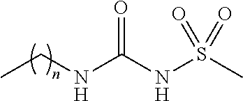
O=C(NS(C)(=O)=O)NCC
